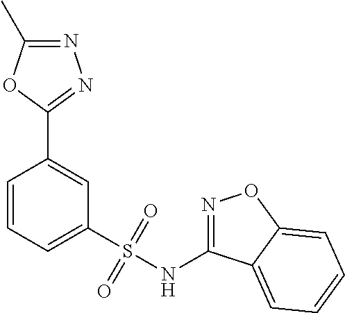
C1=CC=C(S(NC2=NOC3=CC=CC=C23)(=O)=O)C=C1C1=NN=C(C)O1
